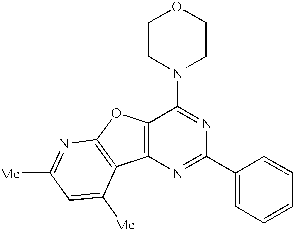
C1([Me])=NC2=C(C([Me])=C1)C1=C(O2)C(N2CCOCC2)=NC(C2=CC=CC=C2)=N1
